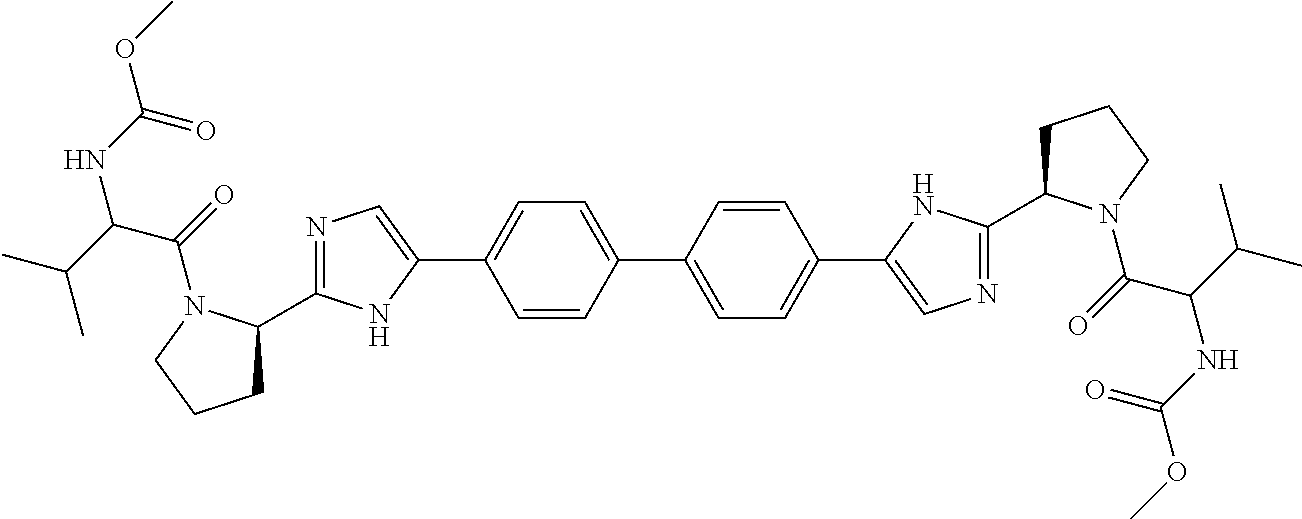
N1=C(C2CCCN2C(=O)C(C(C)C)NC(=O)OC)NC(C2=CC=C(C3=CC=C(C4=CN=C(C5CCCN5C(=O)C(C(C)C)NC(=O)OC)N4)C=C3)C=C2)=C1
